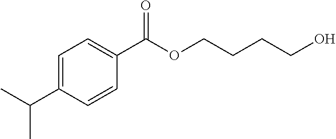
C1=C(C(C)C)C=CC(C(OCCCCO)=O)=C1
